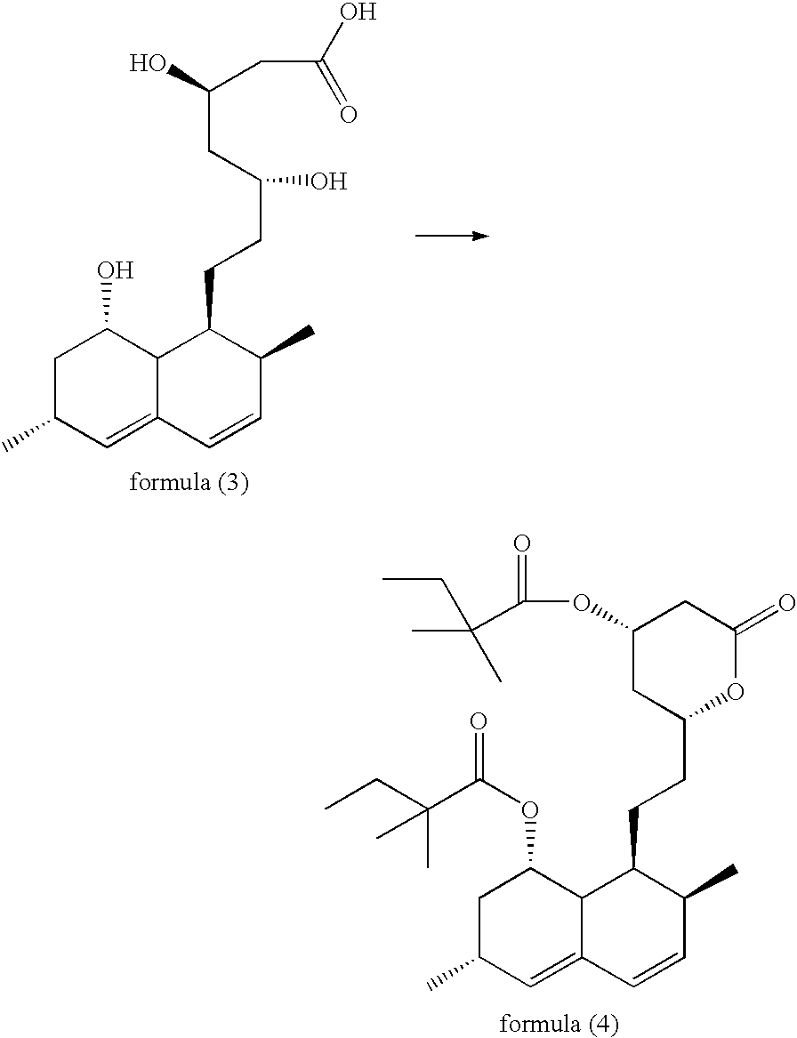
C1C(C)C=C2C(C1O)C(CCC(O)CC(CC(O)=O)O)C(C)C=C2.C1C(C)C=C2C(C1OC(=O)C(CC)(C)C)C(CCC1CC(OC(=O)C(CC)(C)C)CC(=O)O1)C(C)C=C2
